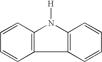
C12=C(C=CC=C1)N([H])C1=C2C=CC=C1
